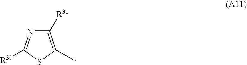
C1([R31])=C(C)SC([R30])=N1
